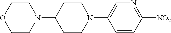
C1COCCN1C1CCN(C2=CN=C([NO2])C=C2)CC1
